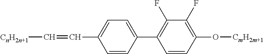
C1=CC(C2=C(F)C(F)=C(O[CmH2m+1])C=C2)=CC=C1C=C[CnH2n+1]
